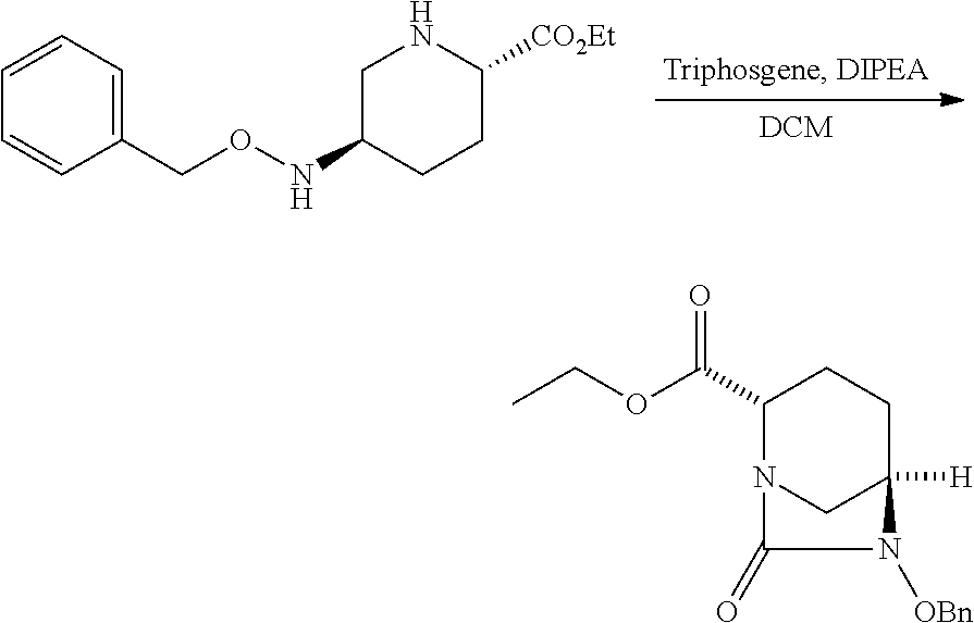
C1C(NOCC2=CC=CC=C2)CCC([CO2Et])N1.C1(C(OCC)=O)N2CC([H])(CC1)N([OBn])C2=O
